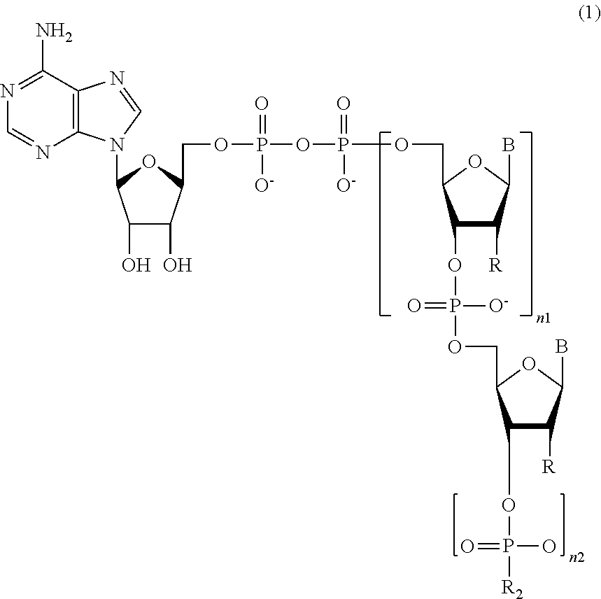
C12=C(C(N)=NC=N1)N=CN2C1C(O)C(O)C(COP(OP(OCC2C(OP(OCC3C(OP([R2])(O)=O)C([R])C(B)O3)([O-])=O)C([R])C(B)O2)(=O)[O-])(=O)[O-])O1
